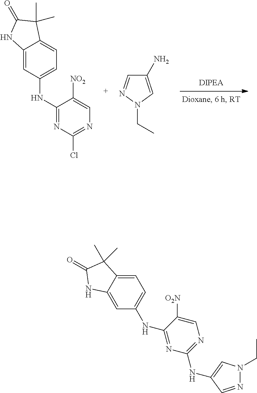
C1(NC2=NC(Cl)=NC=C2[NO2])=CC=C2C(=C1)NC(=O)C2(C)C.C1(N)=CN(CC)N=C1.C1=C2C(=CC(NC3=NC(NC4=CN(CC)N=C4)=NC=C3[O2N])=C1)NC(=O)C2(C)C
